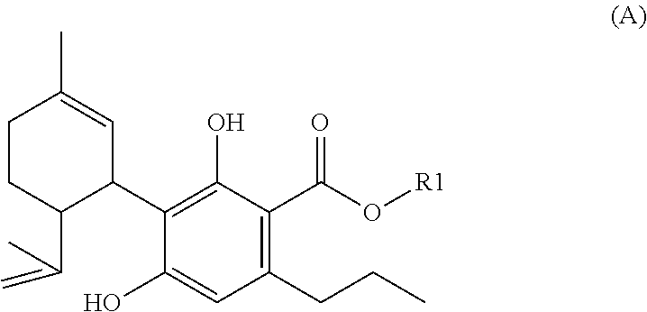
C1(CCC)=C(C(O[R1])=O)C(O)=C(C2C=C(C)CCC2C(C)=C)C(O)=C1
